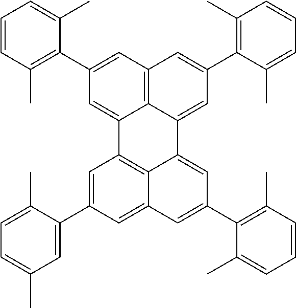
C1=CC(C)=C(C2=CC3=C4C(=C2)C2=C5C(=CC(C6=C(C)C=CC=C6C)=CC5=CC(C5=CC(C)=CC=C5C)=C2)C4=CC(C2=C(C)C=CC=C2C)=C3)C(C)=C1
